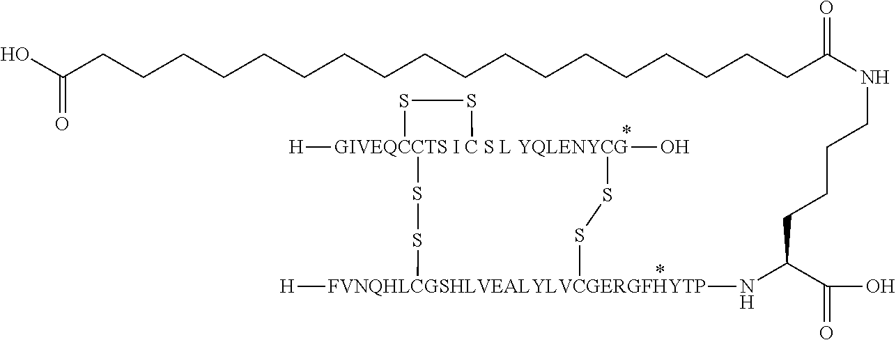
C(CCC(C(O)=O)N[FVNQHLCGSHLVEALYLVCGERGFHYTP]1([H])SS[GIVEQCCTS I C S L YQLENYCG]2([H])(O)(SS1)SS2)CNC(=O)CCCCCCCCCCCCCCCCCCC(=O)O
